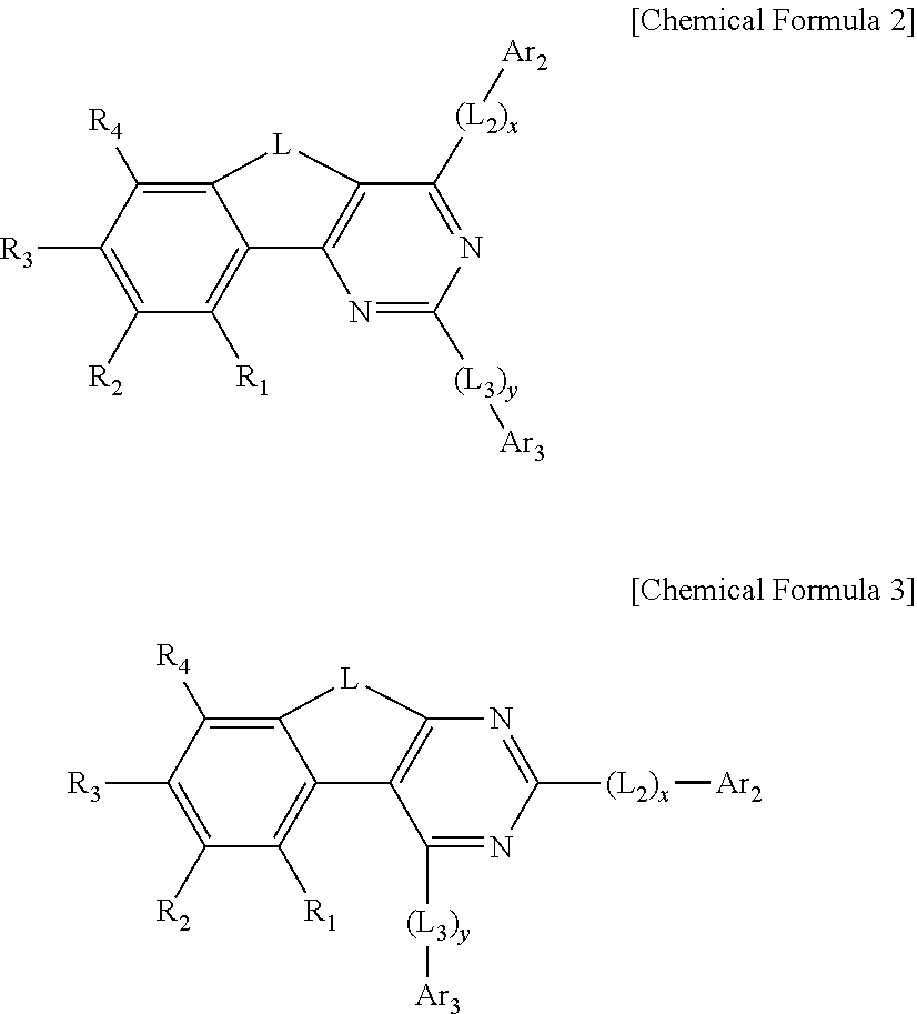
C12=C([R1])C([R2])=C([R3])C([R4])=C1[L]C1=C2N=C([(L3)y][Ar3])N=C1[(L2)x][Ar2].C12=C([R1])C([R2])=C([R3])C([R4])=C1[L]C1=C2C([(L3)y][Ar3])=NC([(L2)x][Ar2])=N1
